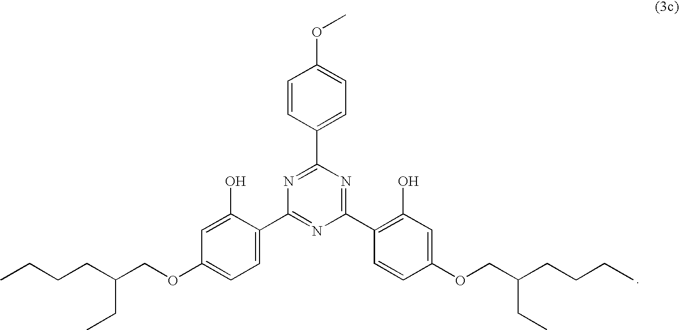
C1=CC(C2=NC(C3=CC=C(OCC(CCCC)CC)C=C3O)=NC(C3=C(O)C=C(OCC(CCCC)CC)C=C3)=N2)=CC=C1OC
